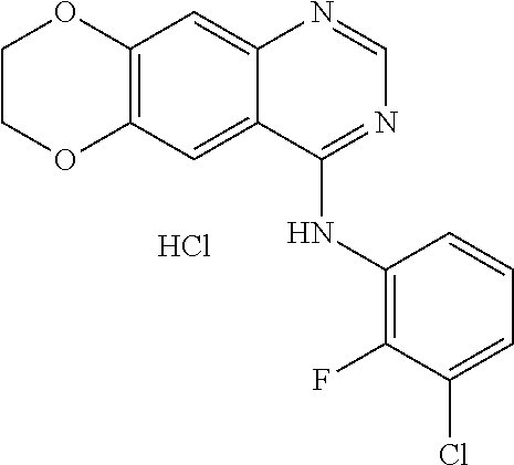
C12=C(C=C3C(=C1)N=CN=C3NC1=C(F)C(Cl)=CC=C1)OCCO2.Cl
